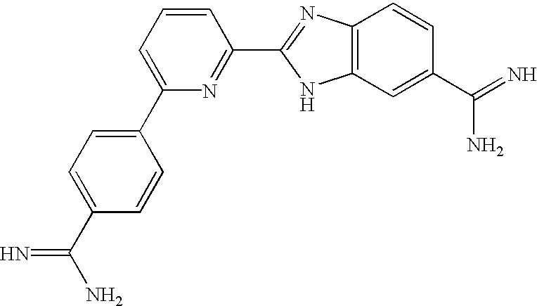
C1=C(C2=CC=C(C(N)=N)C=C2)N=C(C2=NC3=C(N2)C=C(C(N)=N)C=C3)C=C1
